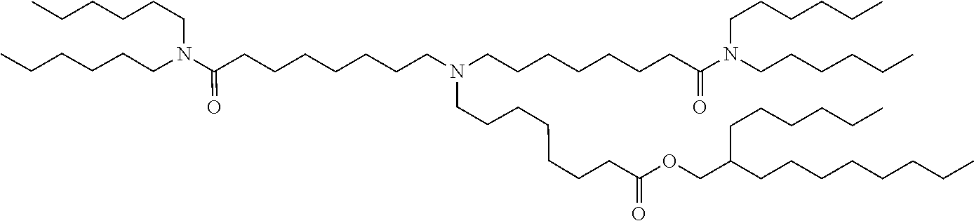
C(CCCC)CCCC(COC(CCCCCCCN(CCCCCCCC(N(CCCCCC)CCCCCC)=O)CCCCCCCC(N(CCCCCC)CCCCCC)=O)=O)CCCCCC
